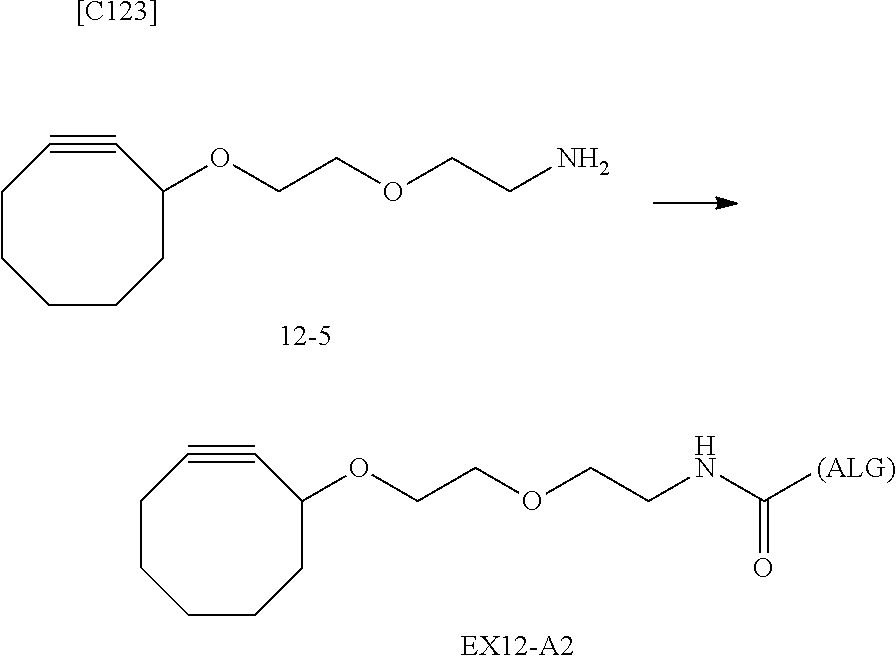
C1(OCCOCCNC([(ALG)])=O)C#CCCCCC1.C1(OCCOCCN)C#CCCCCC1.[[C123]]
